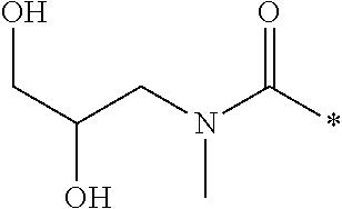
C(CN(C(*)=O)C)(O)CO
